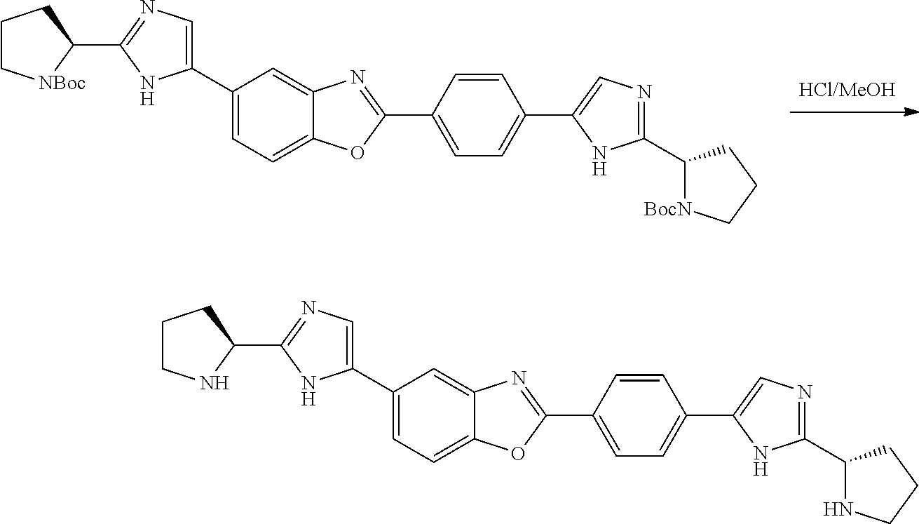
C1(C2=CN=C(C3CCC[NBoc]3)N2)=CC=C2C(=C1)N=C(C1=CC=C(C3=CN=C(C4[BocN]CCC4)N3)C=C1)O2.C1(C2=CN=C(C3CCCN3)N2)=CC=C2C(=C1)N=C(C1=CC=C(C3=CN=C(C4NCCC4)N3)C=C1)O2
